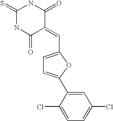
C1(=S)NC(=O)C(=CC2=CC=C(C3=CC(Cl)=CC=C3Cl)O2)C(=O)N1
